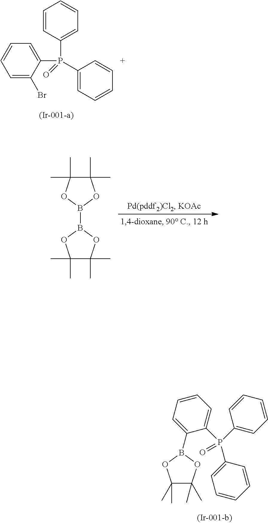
C1(P(C2=CC=CC=C2)(C2=CC=CC=C2B2OC(C)(C)C(C)(C)O2)=O)=CC=CC=C1.C1(P(C2=CC=CC=C2)(C2=CC=CC=C2Br)=O)=CC=CC=C1.C1(C)(C)C(C)(C)OB(B2OC(C)(C)C(C)(C)O2)O1
